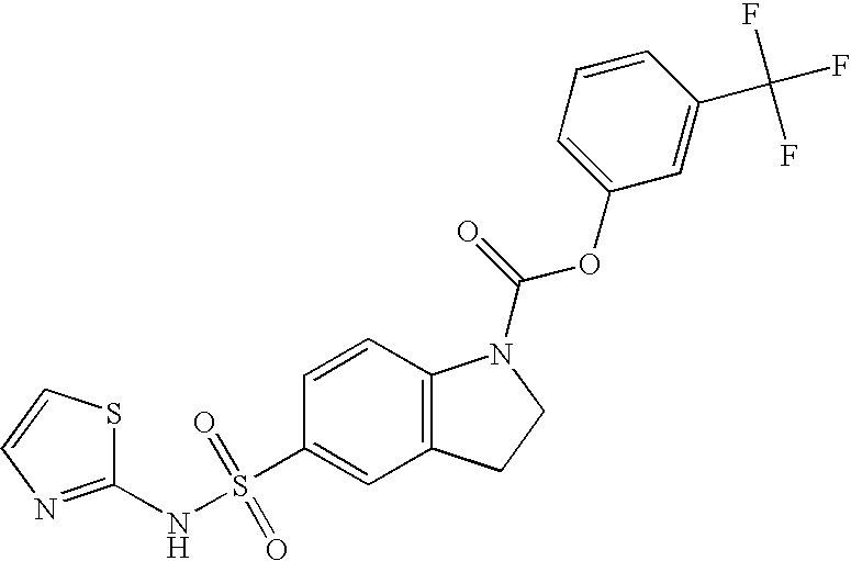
C1=CC2=C(C=C1S(NC1=NC=CS1)(=O)=O)CCN2C(=O)OC1=CC=CC(C(F)(F)F)=C1
